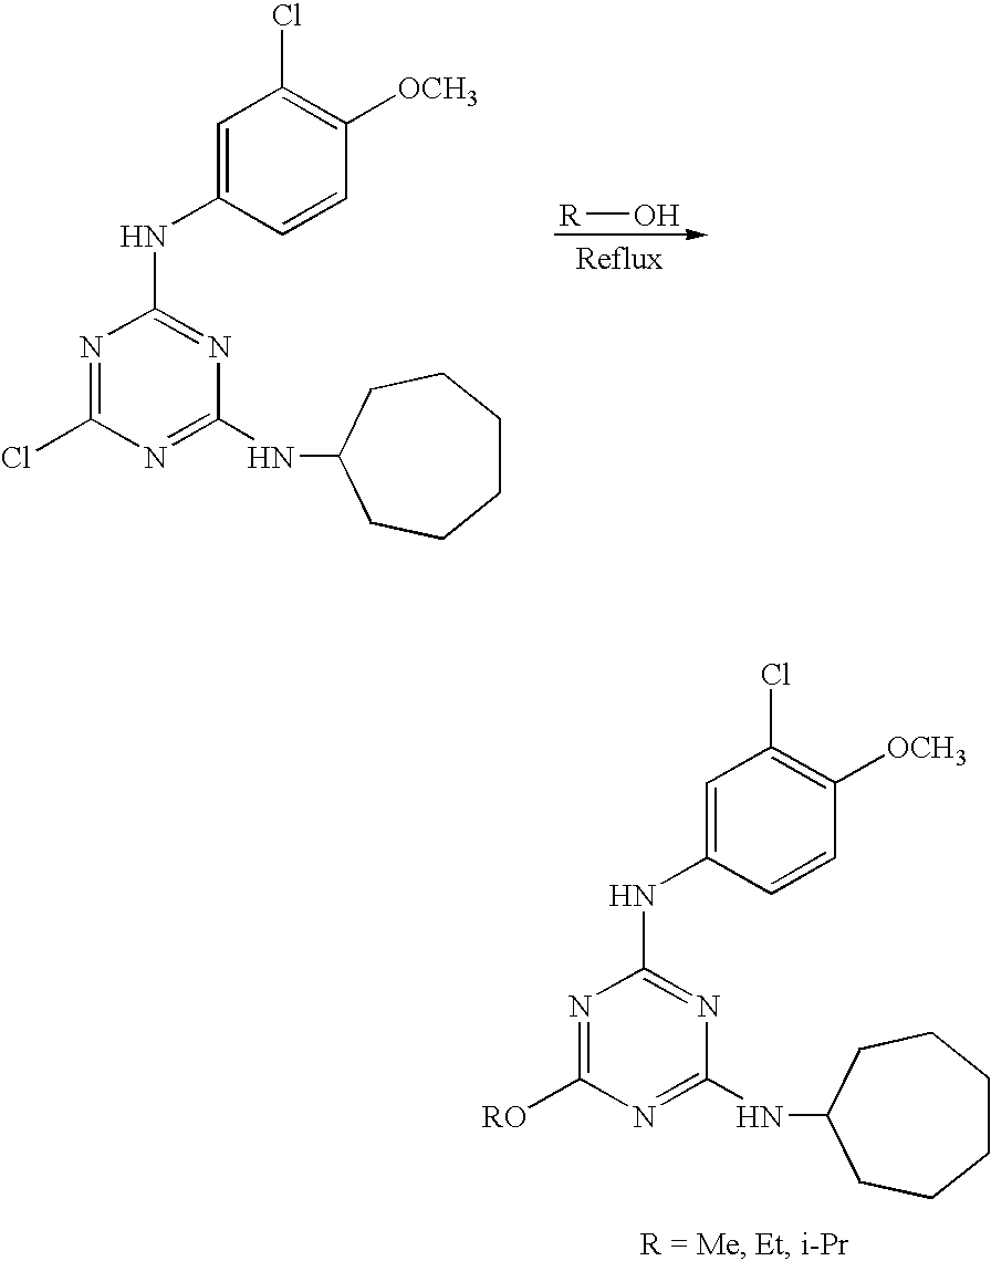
[R]O.N1=C(Cl)N=C(NC2CCCCCC2)N=C1NC1=CC(Cl)=C([OCH3])C=C1.N1=C([RO])N=C(NC2CCCCCC2)N=C1NC1=CC(Cl)=C([OCH3])C=C1
